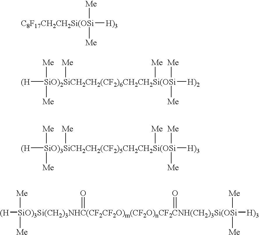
[C8F17CH2CH2Si(OSi]([H)3])([Me])[Me].[(H][SiO)2SiCH2CH2(CF2)6CH2CH2Si(OSi]([H)2])([Me])([Me])([Me])([Me])([Me])[Me].[(H][SiO)3SiCH2CH2(CF2)5CH2CH2Si(OSi]([H)3])([Me])([Me])([Me])([Me])([Me])[Me].[(H][SiO)3Si(CH2)3NHC(CF2CF2O)m(CF2O)nCF2CNH(CH2)3Si(OSi]([Me])([Me])([H)3])([Me])([Me])(=O)=O
